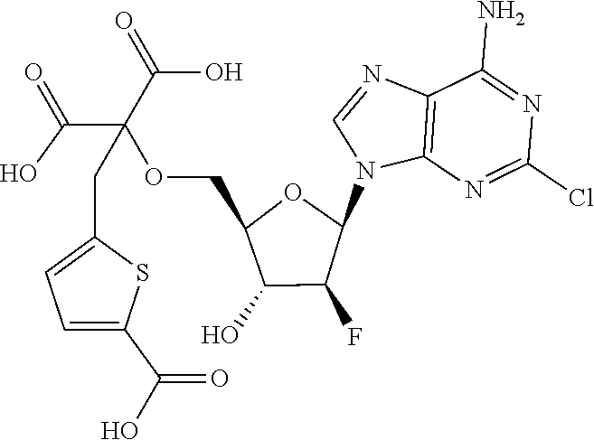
C12=C(N=C(Cl)N=C1N)N(C1OC(COC(C(=O)O)(C(=O)O)CC3=CC=C(C(O)=O)S3)C(O)C1F)C=N2
